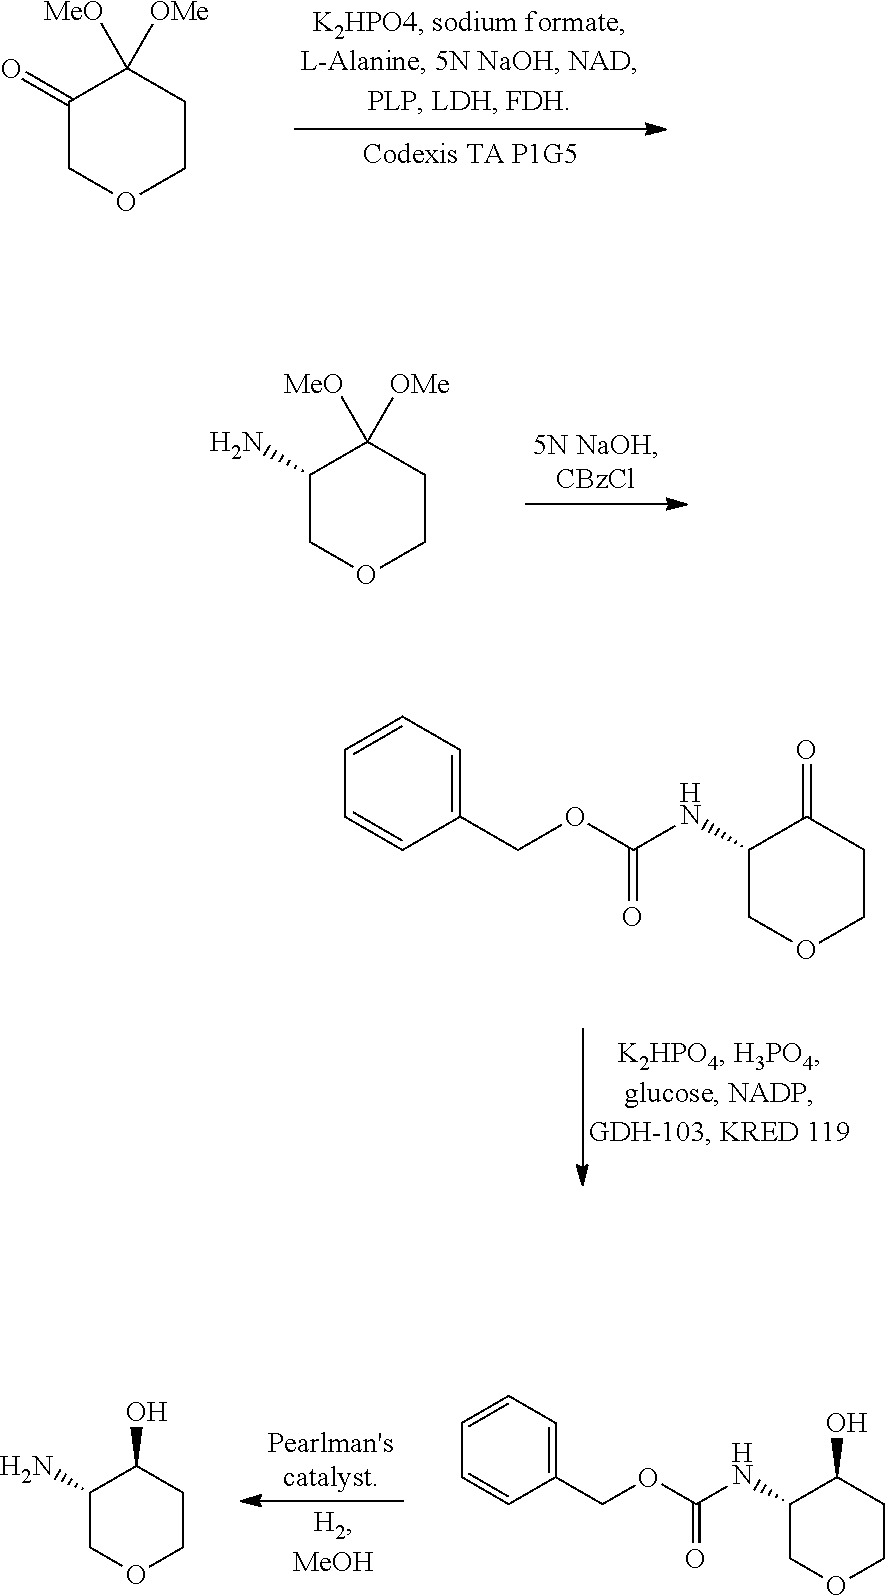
C1(=O)COCCC1([MeO])[OMe].[Pearlman'scatalyst].C1(NC(OCC2=CC=CC=C2)=O)COCCC1O.C1(N)COCCC1O.C1(N)COCCC1([MeO])[OMe].C1(NC(OCC2=CC=CC=C2)=O)COCCC1=O
